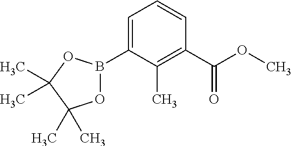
O1B(C2=CC=CC(C(OC)=O)=C2C)OC(C)(C)C1(C)C
